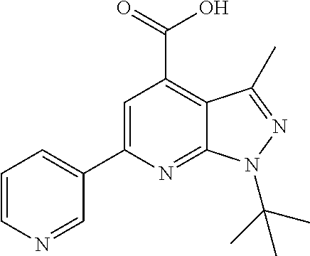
C1=CN=CC(C2=CC(C(=O)O)=C3C(=N2)N(C(C)(C)C)N=C3C)=C1
